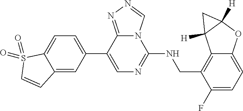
C1(C2=CC=C3C(=C2)C=CS3(=O)=O)=CN=C(NCC2=C3C(=CC=C2F)OC2([H])C3([H])C2)N2C1=NN=C2
